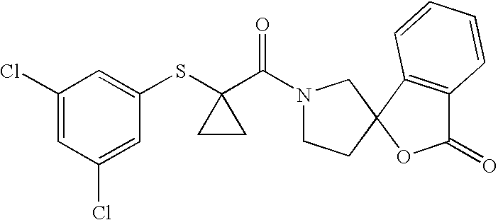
C1(Cl)=CC(Cl)=CC(SC2(C(=O)N3CCC4(C3)OC(=O)C3=C4C=CC=C3)CC2)=C1
